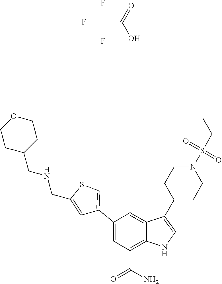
FC(F)(C(=O)O)F.C1=C(C2=CSC(CNCC3CCOCC3)=C2)C=C2C(=C1C(N)=O)NC=C2C1CCN(S(CC)(=O)=O)CC1
